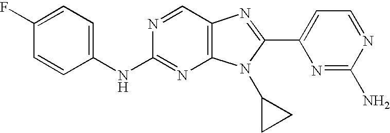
C1(F)=CC=C(NC2=NC3=C(C=N2)N=C(C2=CC=NC(N)=N2)N3C2CC2)C=C1
